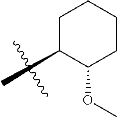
C1(C)C(OC)CCCC1
